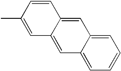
C12=CC=CC=C1C=C1C(=C2)C=C(C)C=C1
